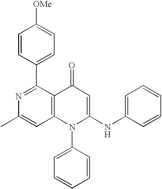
C12=C(C(C3=CC=C([OMe])C=C3)=NC(C)=C1)C(=O)C=C(NC1=CC=CC=C1)N2C1=CC=CC=C1.[H]
